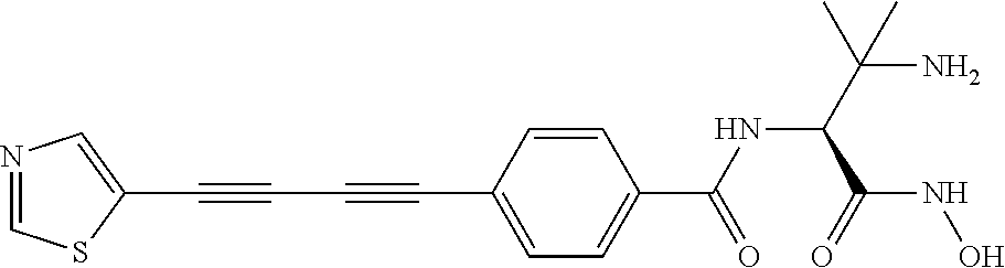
N1=CSC(C#CC#CC2=CC=C(C(NC(C(N)(C)C)C(=O)NO)=O)C=C2)=C1
